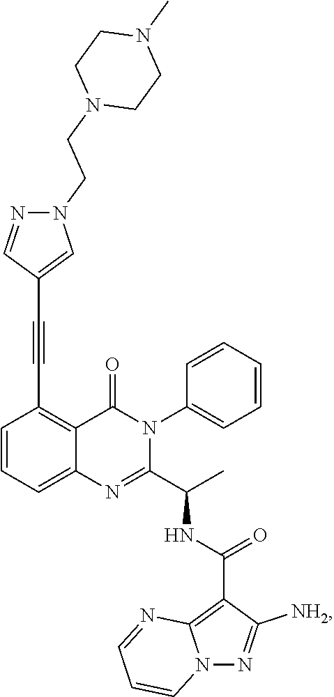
C1=CC=C2C(=C1C#CC1=CN(CCN3CCN(C)CC3)N=C1)C(=O)N(C1=CC=CC=C1)C(C(C)NC(=O)C1=C3N(N=C1[NH2])C=CC=N3)=N2
